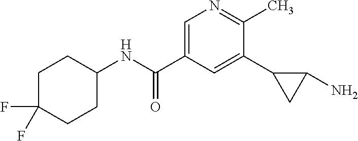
C1(NC(=O)C2=CN=C(C)C(C3CC3N)=C2)CCC(F)(F)CC1
